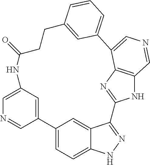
C1(=O)NC2=CN=CC(=C2)C2=CC=C3C(=C2)C(=NN3)C2=NC3=C(N2)C=NC=C3C2=CC=CC(=C2)CC1
